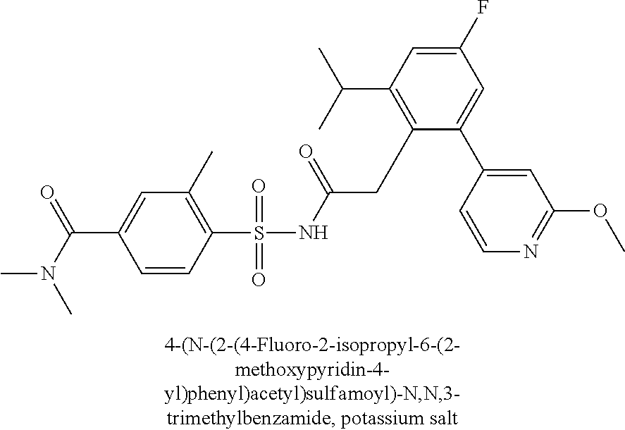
C1(S(NC(CC2=C(C(C)C)C=C(F)C=C2C2=CC(OC)=NC=C2)=O)(=O)=O)=C(C)C=C(C(N(C)C)=O)C=C1
